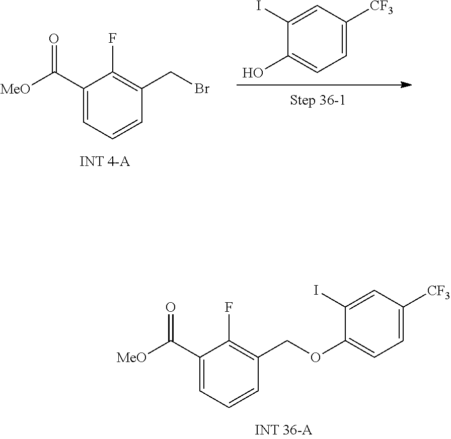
C1(C([MeO])=O)=CC=CC(COC2=CC=C([CF3])C=C2I)=C1F.OC1=CC=C([CF3])C=C1I.C1(C([MeO])=O)=CC=CC(CBr)=C1F
